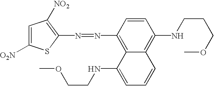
C1=C([O2N])SC(N=NC2=C3C(=C(NCCCOC)C=C2)C=CC=C3NCCOC)=C1[NO2]
